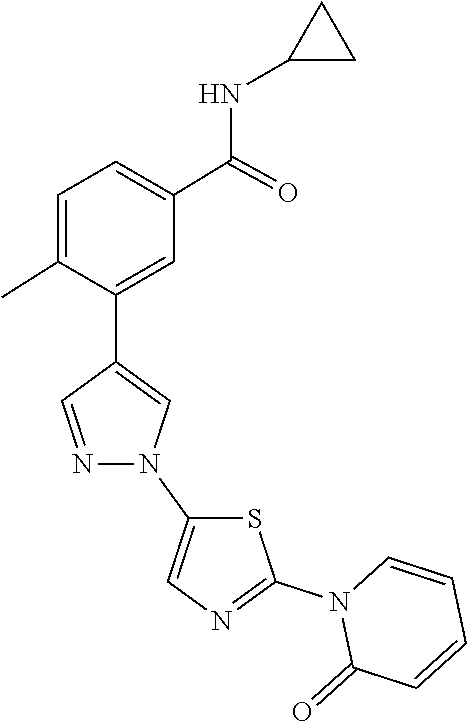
N1(C2=CN=C(N3C(=O)C=CC=C3)S2)C=C(C2=CC(C(NC3CC3)=O)=CC=C2C)C=N1
